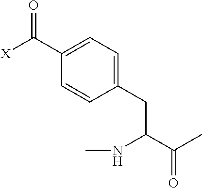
C1=CC(CC(NC)C(=O)C)=CC=C1C(=O)[X]
